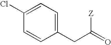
C1(Cl)=CC=C(CC(=O)[Z])C=C1
